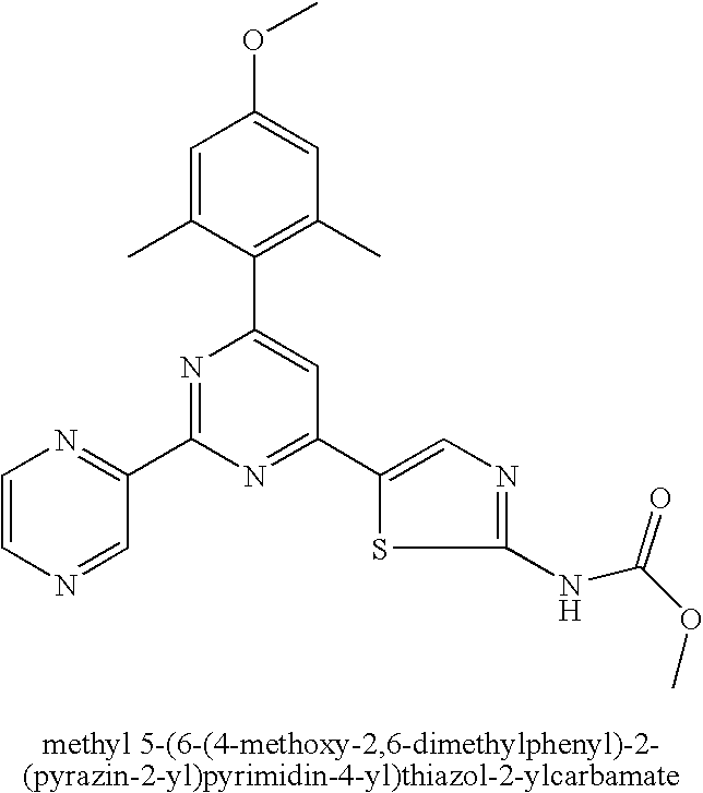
C1=C(C)C(C2=CC(C3=CN=C(NC(OC)=O)S3)=NC(C3=NC=CN=C3)=N2)=C(C)C=C1OC
